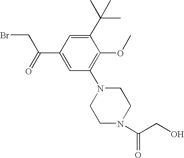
C1(C(CBr)=O)=CC(N2CCN(C(CO)=O)CC2)=C(OC)C(C(C)(C)C)=C1
